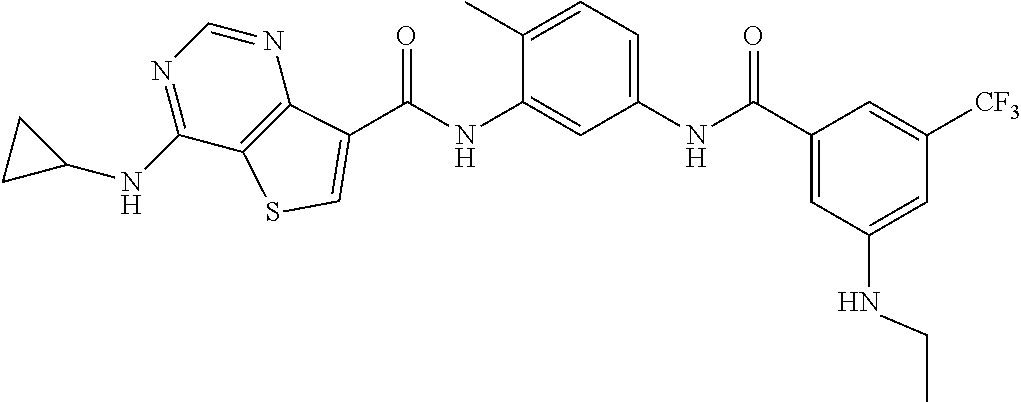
C(NC1=CC(NC(C2=CC(NCC)=CC([CF3])=C2)=O)=CC=C1C)(=O)C1=CSC2=C1N=CN=C2NC1CC1
